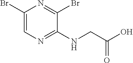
C1(Br)=CN=C(NCC(O)=O)C(Br)=N1
